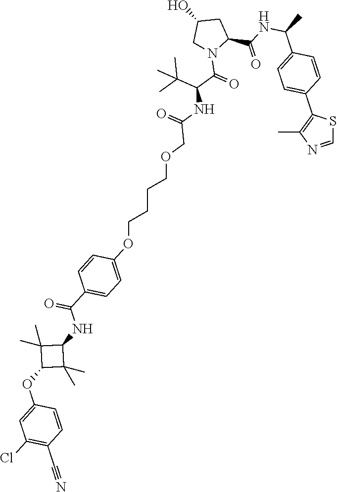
S1C=NC(C)=C1C1=CC=C(C(NC(=O)C2CC(O)CN2C(=O)C(NC(COCCCCOC2=CC=C(C(=O)NC3C(C)(C)C(OC4=CC(Cl)=C(C#N)C=C4)C3(C)C)C=C2)=O)C(C)(C)C)C)C=C1
